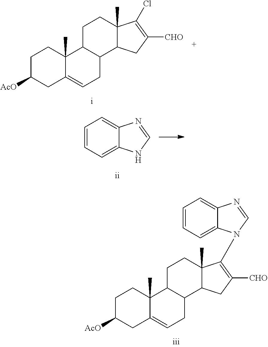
C1=CC=C2C(=C1)N=CN2.C12(C)C(=CCC3C1CCC1(C)C3CC([CHO])=C1N1C3=CC=CC=C3N=C1)CC([AcO])CC2.C12(C)C(=CCC3C1CCC1(C)C3CC([CHO])=C1Cl)CC([AcO])CC2
